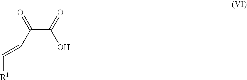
[R1]C=CC(C(O)=O)=O
